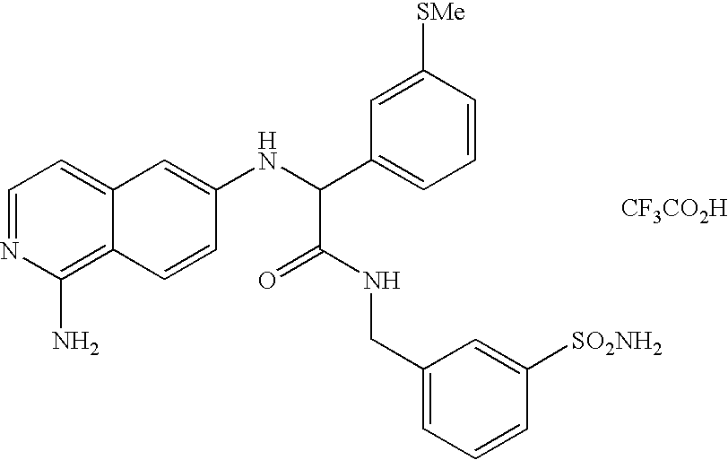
C1=NC(N)=C2C(=C1)C=C(NC(C1=CC=CC([SMe])=C1)C(=O)NCC1=CC=CC([SO2NH2])=C1)C=C2.[CF3CO2H]
